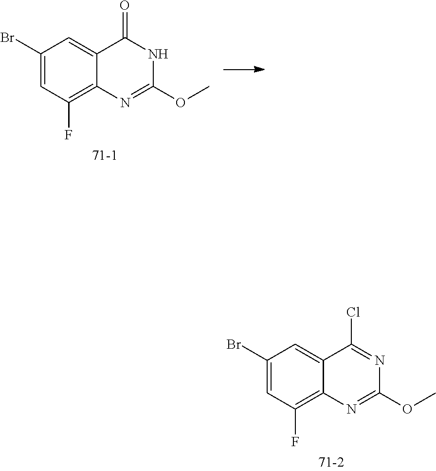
O=C1NC(OC)=NC2=C(F)C=C(Br)C=C12.ClC1=NC(OC)=NC2=C(F)C=C(Br)C=C12
